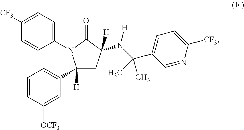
C1([CF3])=CC=C(N2C(C3=CC=CC([OCF3])=C3)([H])CC([H])(N(C(C3=CC=C([CF3])N=C3)(C)C)[H])C2=O)C=C1
